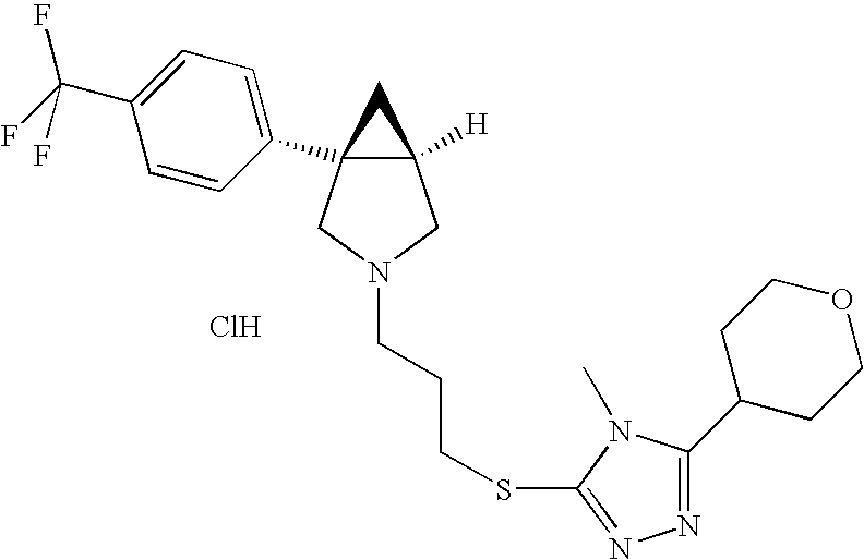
Cl.C12([H])CN(CCCSC3=NN=C(C4CCOCC4)N3C)CC1(C1=CC=C(C(F)(F)F)C=C1)C2
